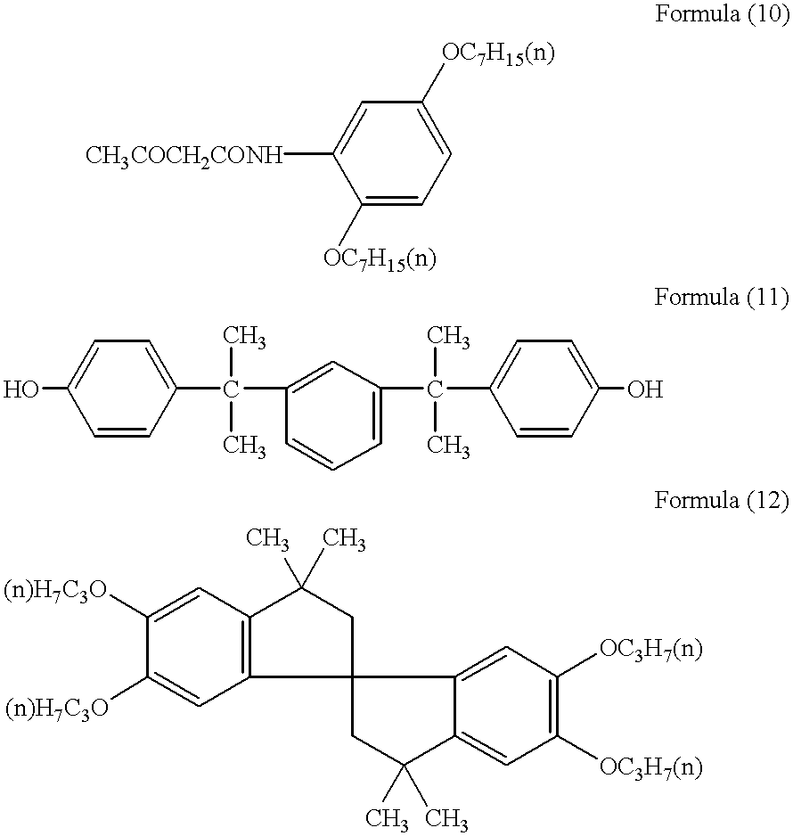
C1([OC7H15(n)])=CC=C([OC7H15(n)])C=C1[CH3COCH2CONH].C1=CC(C(C)(C)C2=CC(C(C)(C)C3=CC=C(O)C=C3)=CC=C2)=CC=C1O.C1([(n)H7C3O])=CC2=C(C=C1[(n)H7C3O])C(C)(C)CC21CC(C)(C)C2=CC([OC3H7(n)])=C([OC3H7(n)])C=C12
